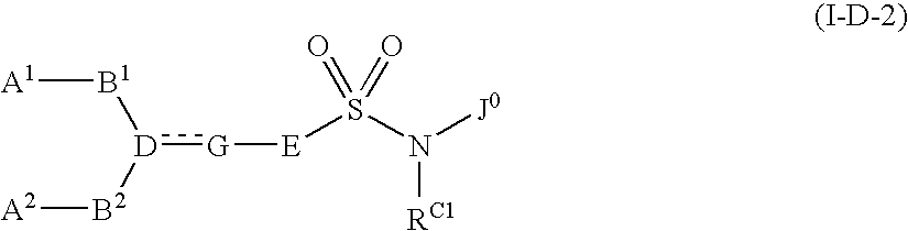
[D](:[G][E]S(N([J0])[RC1])(=O)=O)([B2][A2])[B1][A1]
